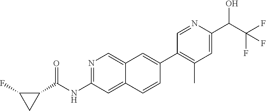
C1(C(NC2=NC=C3C(=C2)C=CC(C2=C(C)C=C(C(C(F)(F)F)O)N=C2)=C3)=O)C(F)C1
